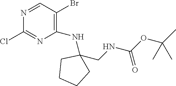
C1(NC2(CNC(OC(C)(C)C)=O)CCCC2)=C(Br)C=NC(Cl)=N1
